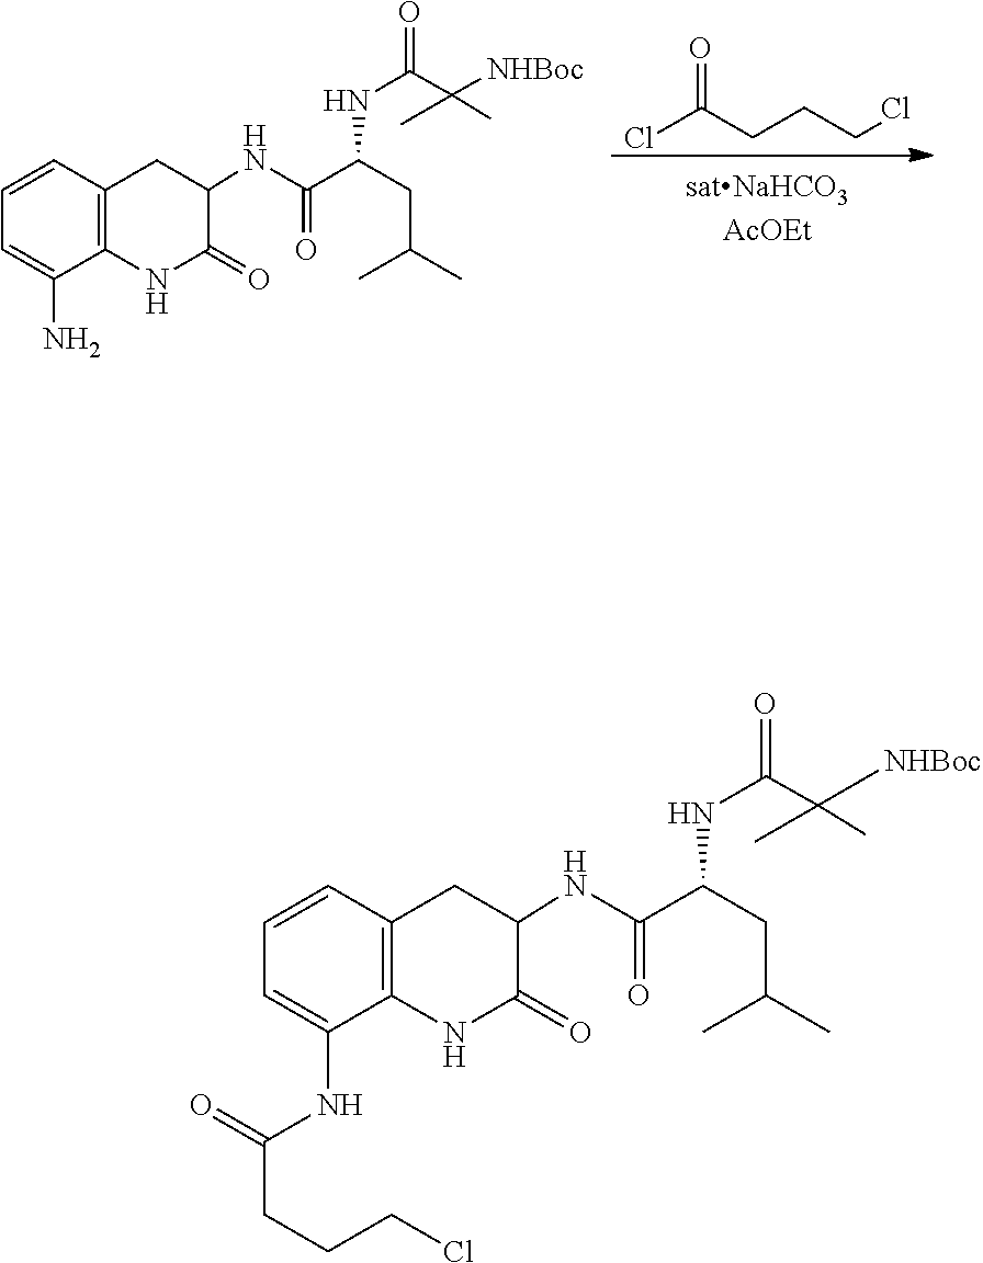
C1=CC2=C(C(NC(=O)CCCCl)=C1)NC(=O)C(NC(=O)C(CC(C)C)NC(C(C)([NHBoc])C)=O)C2.C1=CC2=C(C(N)=C1)NC(=O)C(NC(=O)C(CC(C)C)NC(C(C)([NHBoc])C)=O)C2.ClC(CCCCl)=O
